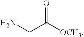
NCC([OCH3])=O
